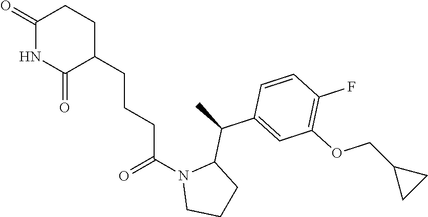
C1=CC(F)=C(OCC2CC2)C=C1C(C1N(C(=O)CCCC2C(=O)NC(=O)CC2)CCC1)C
